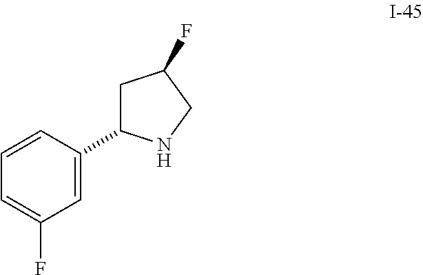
C1=C(C2CC(F)CN2)C=CC=C1F
